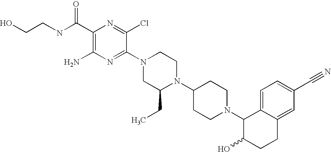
C1(C(NCCO)=O)=C(N)N=C(N2CC(CC)N(C3CCN(C4C(O)CCC5=CC(C#N)=CC=C45)CC3)CC2)C(Cl)=N1
